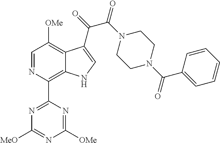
C1=NC(C2=NC([MeO])=NC([OMe])=N2)=C2C(=C1[OMe])C(C(=O)C(N1CCN(C(C3=CC=CC=C3)=O)CC1)=O)=CN2
